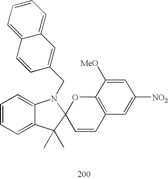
C1=CC2=CC=CC=C2C=C1CN1C2=CC=CC=C2C(C)(C)C12C=CC1=C(O2)C([MeO])=CC([NO2])=C1
